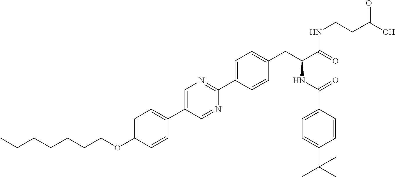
C(OC1=CC=C(C2=CN=C(C3=CC=C(CC(NC(=O)C4=CC=C(C(C)(C)C)C=C4)C(=O)NCCC(O)=O)C=C3)N=C2)C=C1)CCCCCC
